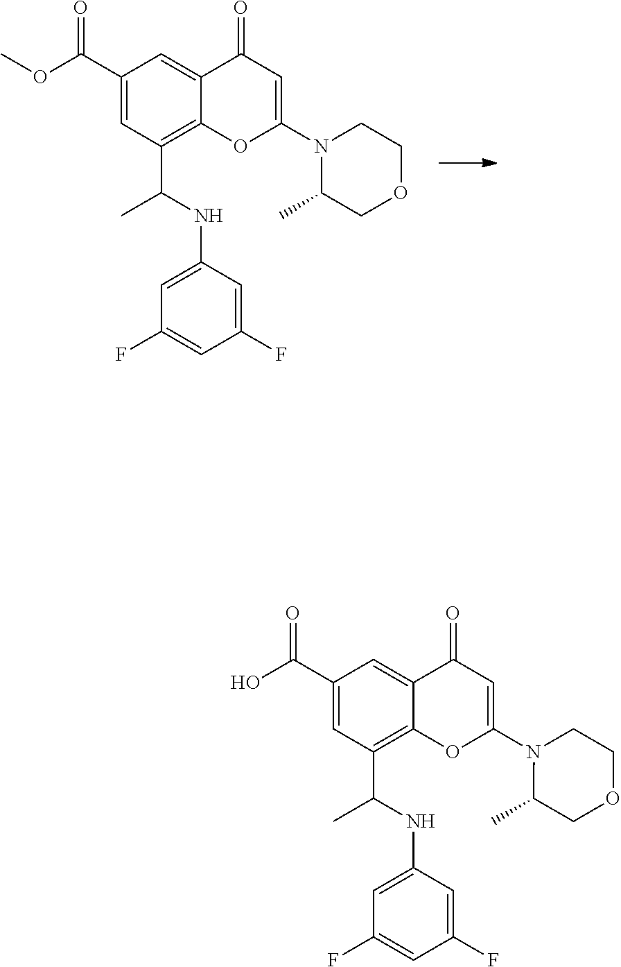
C1=C2C(=C(C(NC3=CC(F)=CC(F)=C3)C)C=C1C(OC)=O)OC(N1CCOCC1C)=CC2=O.C1=C2C(=C(C(NC3=CC(F)=CC(F)=C3)C)C=C1C(O)=O)OC(N1CCOCC1C)=CC2=O
